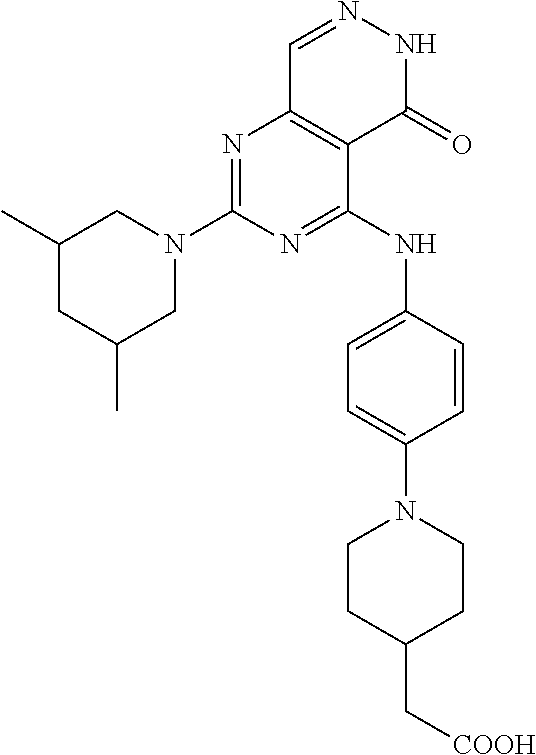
C1(C)CC(C)CN(C2=NC3=C(C(NC4=CC=C(N5CCC(C[COOH])CC5)C=C4)=N2)C(=O)NN=C3)C1
